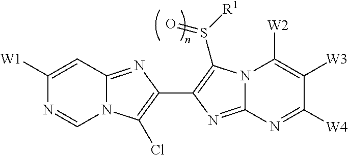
N12C(=NC(C3=C(S([R1])=O)N4C(=N3)N=C([W4])C([W3])=C4[W2])=C1Cl)C=C([W1])N=C2
